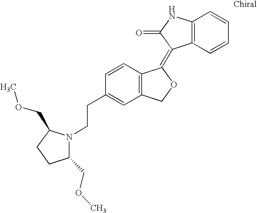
C1=CC(CCN2C(COC)CCC2COC)=CC2=C1C(=C1C3=C(NC1=O)C=CC=C3)OC2
